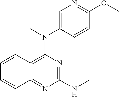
C12=C(N(C3=CN=C(OC)C=C3)C)N=C(NC)N=C1C=CC=C2
